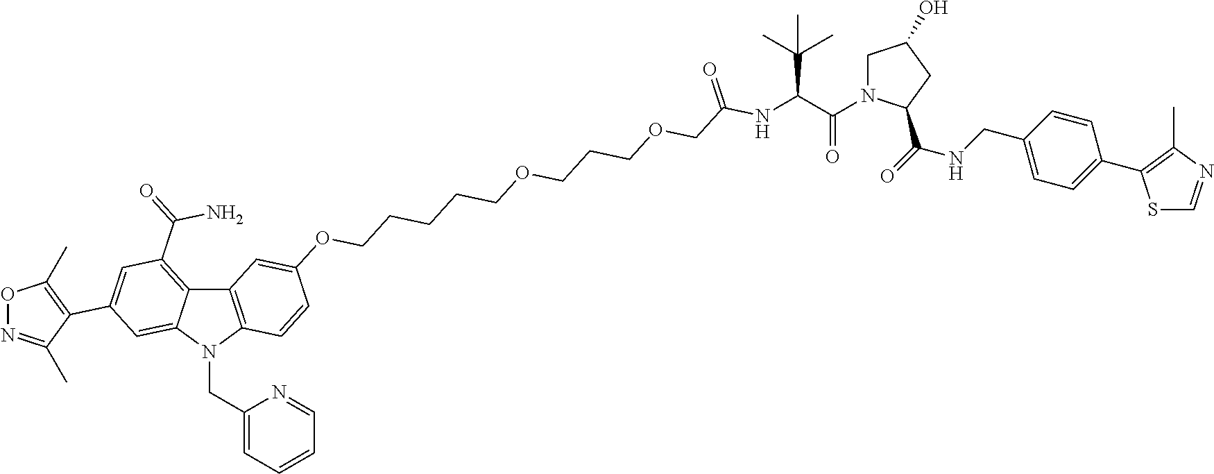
C12=C(N(CC3=CC=CC=N3)C3=CC(C4=C(C)ON=C4C)=CC(C(=O)N)=C13)C=CC(OCCCCCOCCCOCC(NC(C(=O)N1CC(O)CC1C(=O)NCC1=CC=C(C3=C(C)N=CS3)C=C1)C(C)(C)C)=O)=C2
